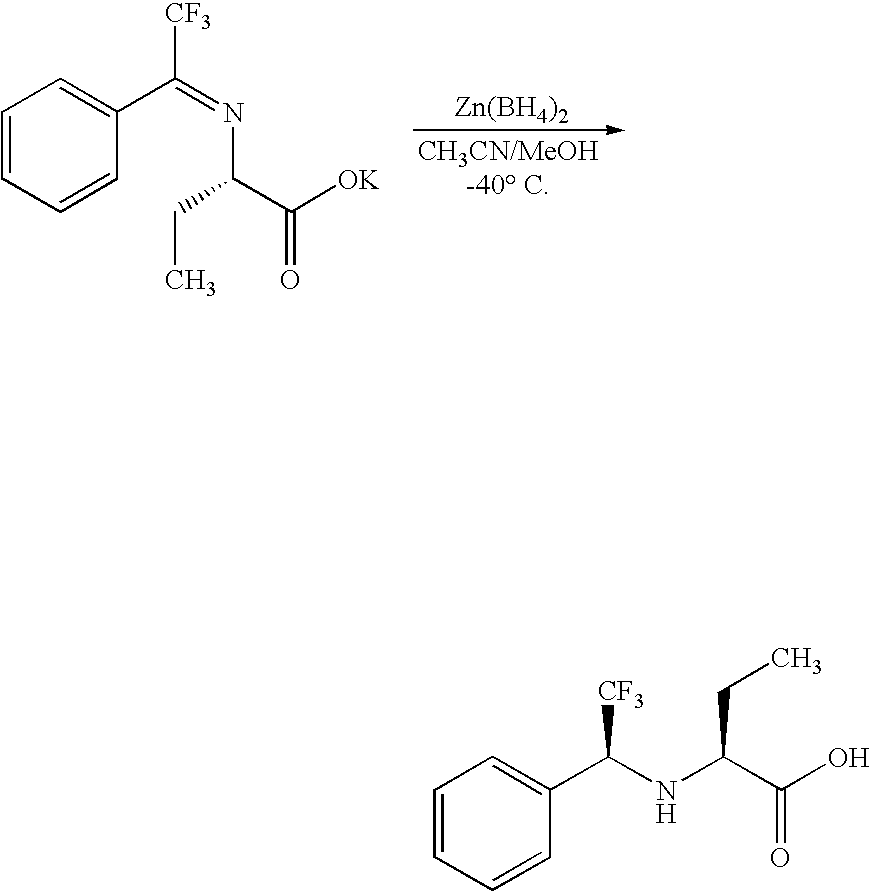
C1=CC=CC(C(=NC(CC)C([OK])=O)[CF3])=C1.[Zn(BH4)2].C1=CC=CC(C(NC(C(O)=O)CC)[CF3])=C1
